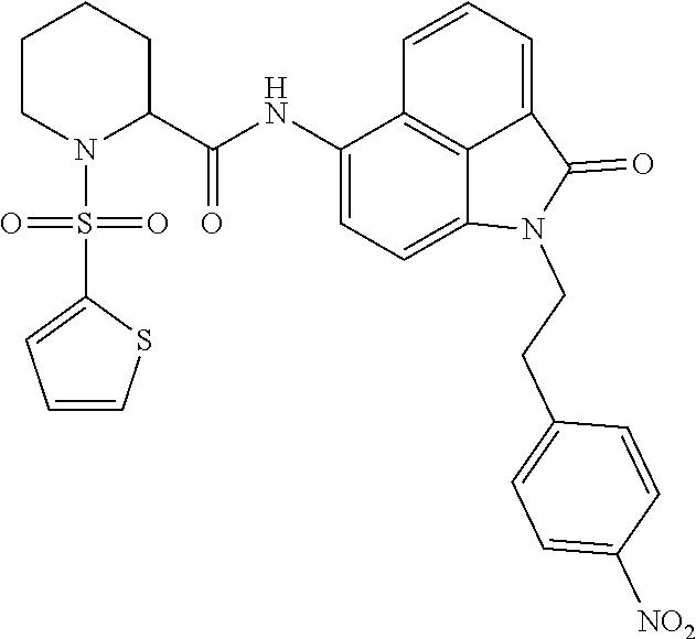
C1(NC(C2CCCCN2S(=O)(C2=CC=CS2)=O)=O)=CC=C2C3=C1C=CC=C3C(=O)N2CCC1=CC=C([NO2])C=C1
